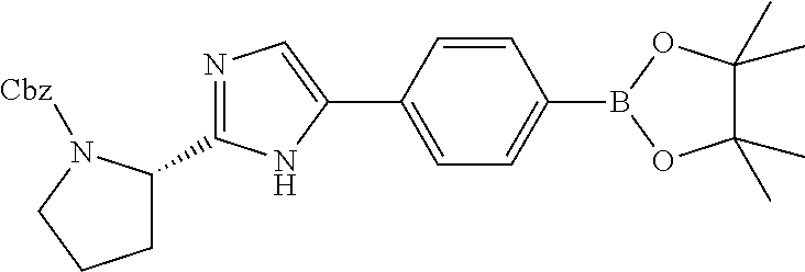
C1C(C2=NC=C(C3=CC=C(B4OC(C)(C)C(C)(C)O4)C=C3)N2)N([Cbz])CC1
